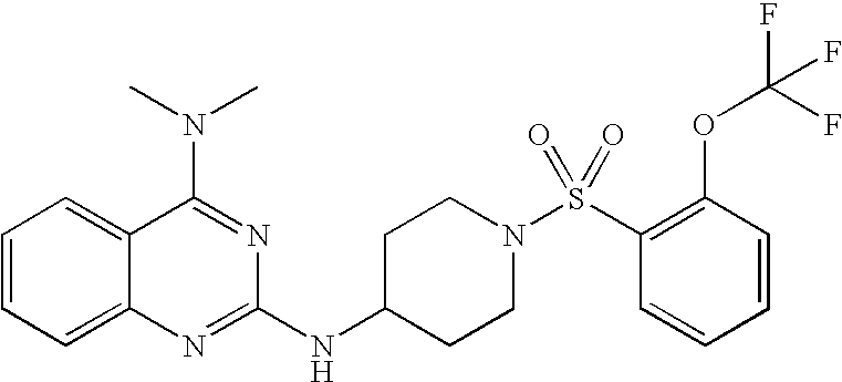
C1=CC=C2C(=C1)C(N(C)C)=NC(NC1CCN(S(C3=C(OC(F)(F)F)C=CC=C3)(=O)=O)CC1)=N2
